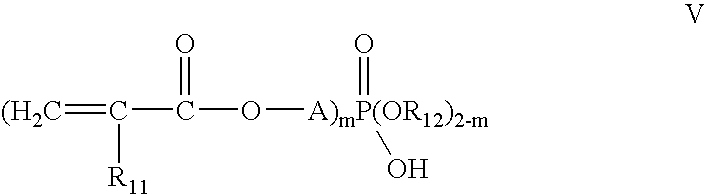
[(H2C]=C(C(O[A)mP(OR12)2-m](=O)O)=O)[R11]
